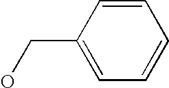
C(C1=CC=CC=C1)O
